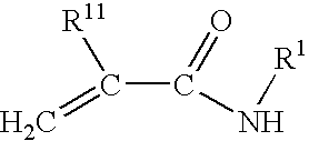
C(C(=O)N[R1])(=C)[R11]
